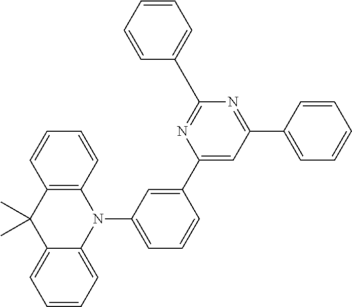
C1(C2=CC=CC=C2)=NC(C2=CC(N3C4=C(C(C)(C)C5=CC=CC=C35)C=CC=C4)=CC=C2)=CC(C2=CC=CC=C2)=N1
